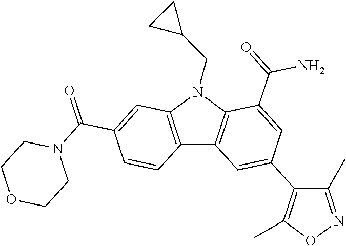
C12=C(N(CC3CC3)C3=C1C=C(C1=C(C)ON=C1C)C=C3C(N)=O)C=C(C(=O)N1CCOCC1)C=C2
